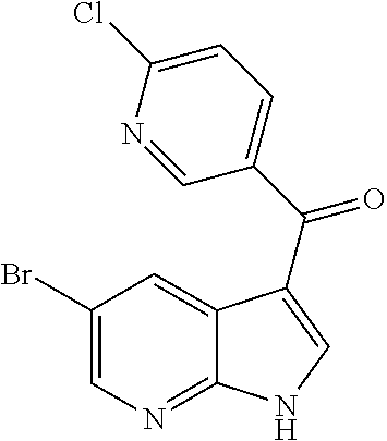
C1(Br)=CN=C2C(=C1)C(C(C1=CC=C(Cl)N=C1)=O)=CN2
